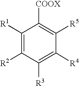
C1([R1])=C([R2])C([R3])=C([R4])C([R5])=C1[COOX]
